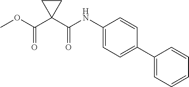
C(=O)(OC)C1(C(NC2=CC=C(C3=CC=CC=C3)C=C2)=O)CC1
